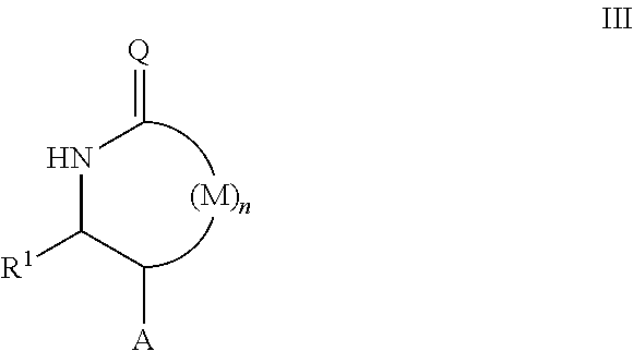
N(C(C[A])[R1])C=[Q]
